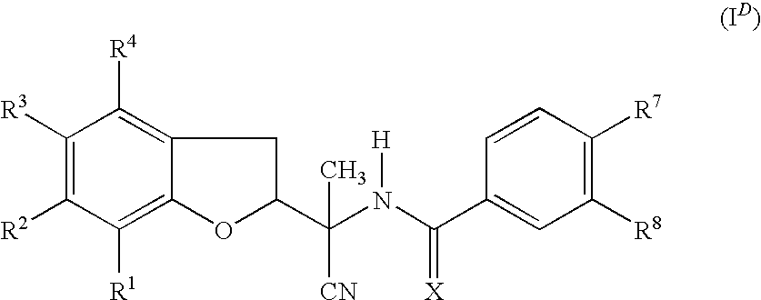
C12=C([R1])C([R2])=C([R3])C([R4])=C1CC(C(N(C(=[X])C1=CC([R8])=C([R7])C=C1)[H])(C)[CN])O2
